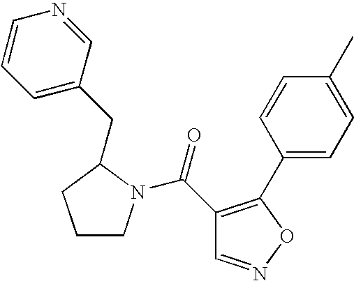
C1=C(CC2N(C(=O)C3=C(C4=CC=C(C)C=C4)ON=C3)CCC2)C=NC=C1
